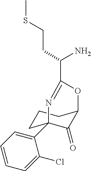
C1CC2(C3=CC=CC=C3Cl)C(=O)C(C1)OC(C(CCSC)N)=N2
